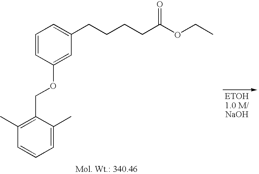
C1=C(C)C(COC2=CC(CCCCC(OCC)=O)=CC=C2)=C(C)C=C1
